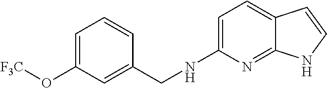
C1=C(NCC2=CC(O[F3C])=CC=C2)N=C2C(=C1)C=CN2
